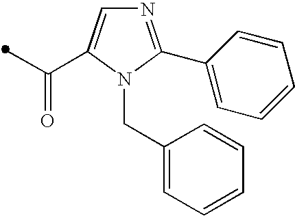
C(=O)(C)C1=CN=C(C2=CC=CC=C2)N1CC1=CC=CC=C1
